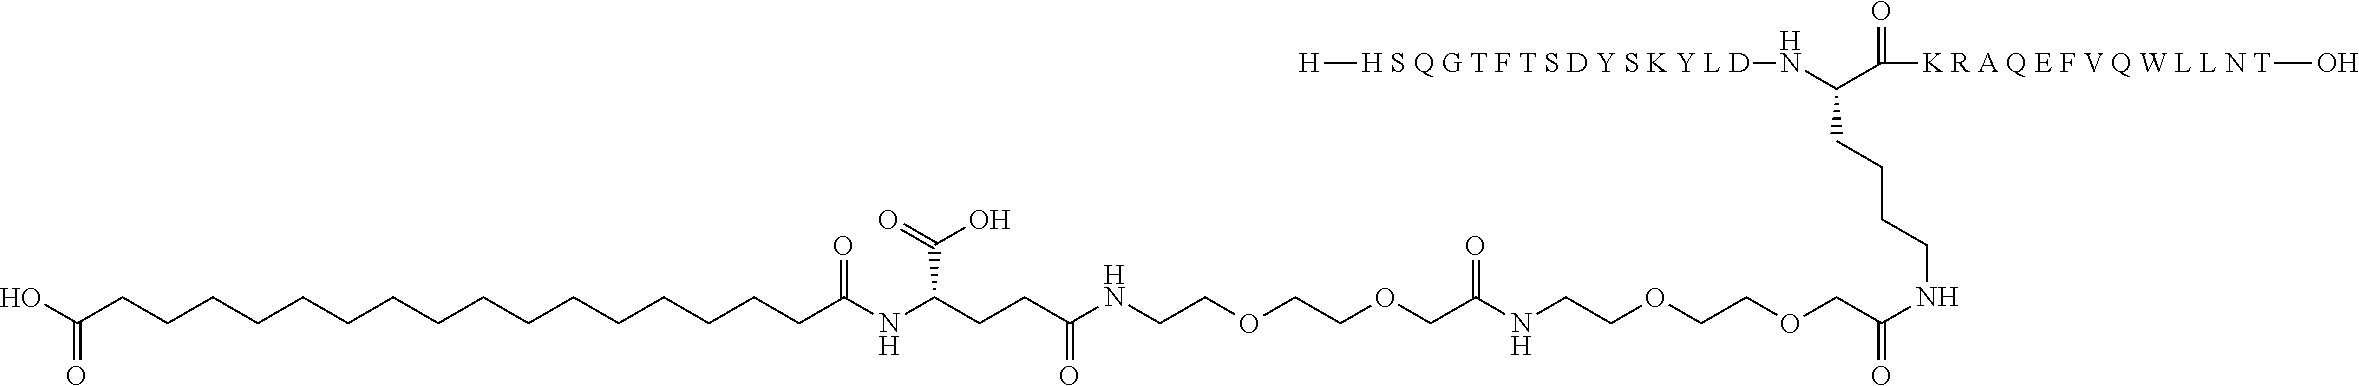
N(C(C([K R A Q E F V Q W L L N T]O)=O)CCCCNC(COCCOCCNC(COCCOCCNC(CCC(NC(CCCCCCCCCCCCCCCCC(O)=O)=O)C(O)=O)=O)=O)=O)[H S Q G T F T S D Y S K Y L D][H]
